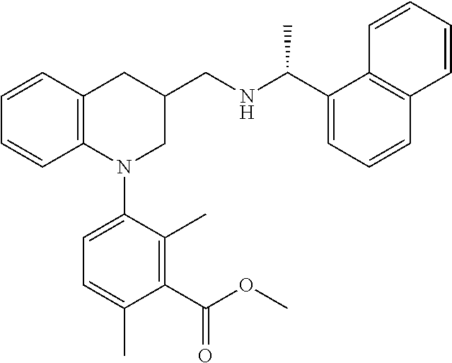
C1=CC2=C(C=C1)N(C1=CC=C(C)C(C(OC)=O)=C1C)CC(CNC(C1=CC=CC3=C1C=CC=C3)C)C2
